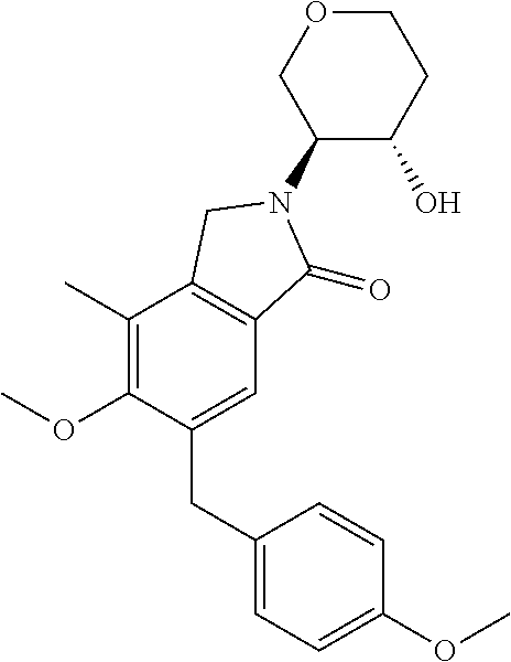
C1(N2C(=O)C3=C(C(C)=C(OC)C(CC4=CC=C(OC)C=C4)=C3)C2)C(O)CCOC1
